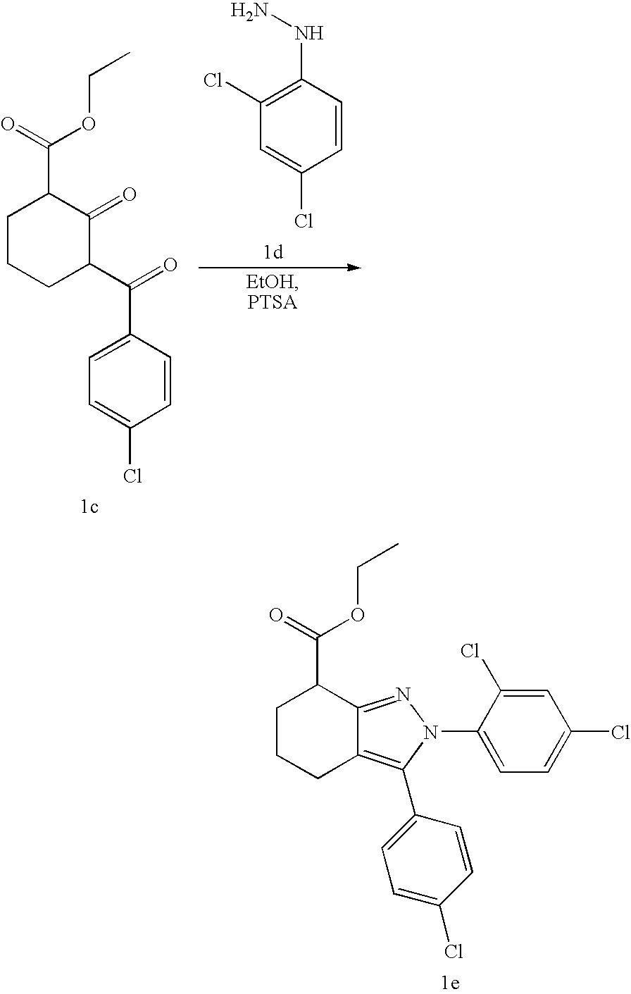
C1CCC2=C(C3=CC=C(Cl)C=C3)N(C3=CC=C(Cl)C=C3Cl)N=C2C1C(=O)OCC.C1=C(C(=O)C2CCCC(C(=O)OCC)C2=O)C=CC(Cl)=C1.C1(Cl)=C(NN)C=CC(Cl)=C1
